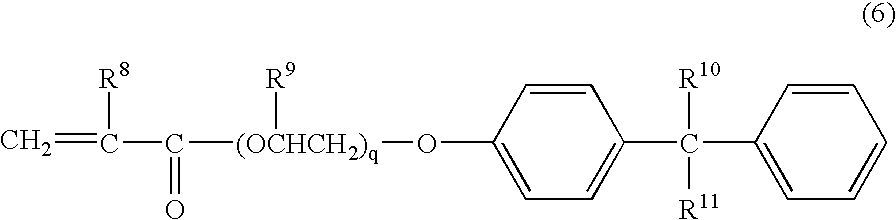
C=C([R8])C(=O)[(OCHCH2)q](OC1=CC=C(C([R10])(C2=CC=CC=C2)[R11])C=C1)[R9]
